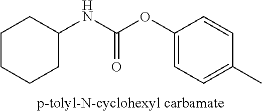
C1(C)=CC=C(OC(NC2CCCCC2)=O)C=C1
